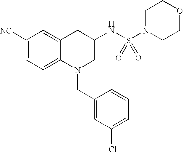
C1([NC])=CC=C2C(=C1)CC(NS(N1CCOCC1)(=O)=O)CN2CC1=CC(Cl)=CC=C1
